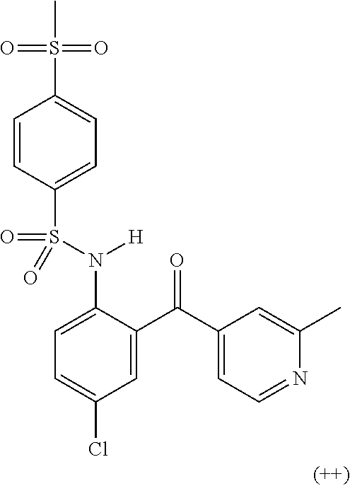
C1=CC(S(N(C2=CC=C(Cl)C=C2C(C2=CC=NC(C)=C2)=O)[H])(=O)=O)=CC=C1S(C)(=O)=O
